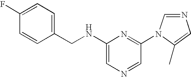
C1(NCC2=CC=C(F)C=C2)=CN=CC(N2C=NC=C2C)=N1
